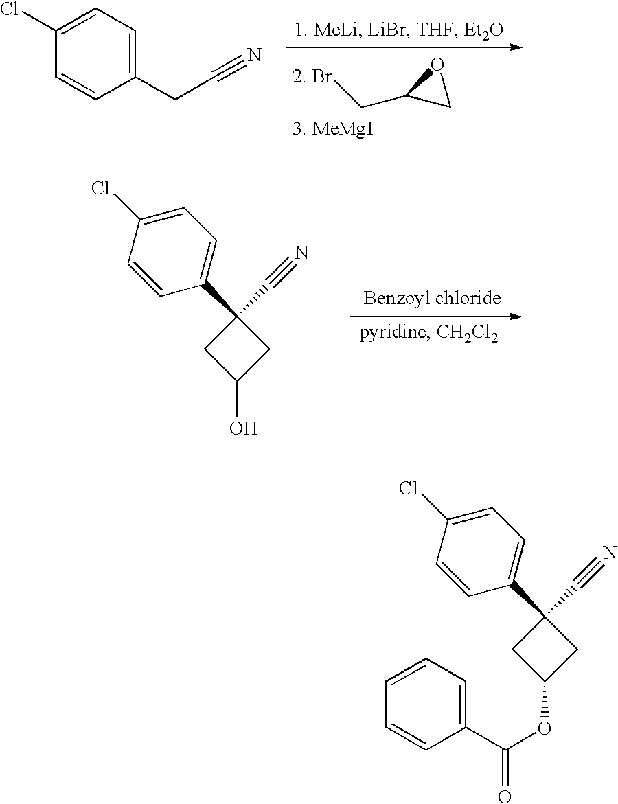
C1(CC#N)=CC=C(Cl)C=C1.O1C(C[2. Br])C1.C1(C2(C#N)CC(O)C2)=CC=C(Cl)C=C1.C1(C2(C#N)CC(OC(=O)C3=CC=CC=C3)C2)=CC=C(Cl)C=C1
